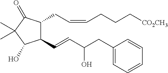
C1(C=CC(CC2=CC=CC=C2)O)C(CC=CCCC[CO2CH3])C(=O)C(C)(C)C1O
